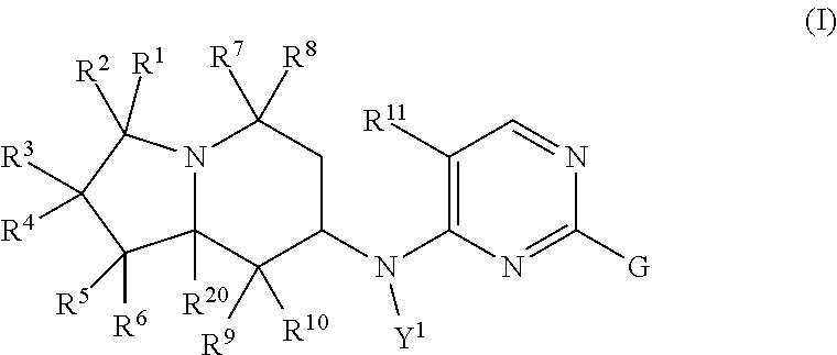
N12C([R20])(C([R9])([R10])C(N(C3=C([R11])C=NC([G])=N3)[Y1])CC1([R7])[R8])C([R5])([R6])C([R3])([R4])C2([R1])[R2]
